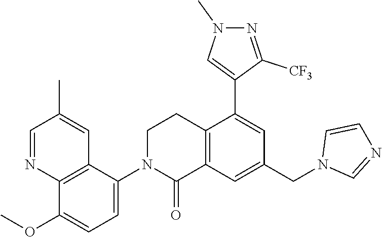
C1=NC2=C(C=C1C)C(N1C(=O)C3=C(CC1)C(C1=CN(C)N=C1[CF3])=CC(CN1C=NC=C1)=C3)=CC=C2OC
